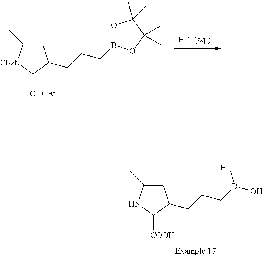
C1C(C)NC([COOH])C1CCCB(O)O.[HCl (aq.)].C1C(C)[CbzN]C([COOEt])C1CCCB1OC(C)(C)C(C)(C)O1
